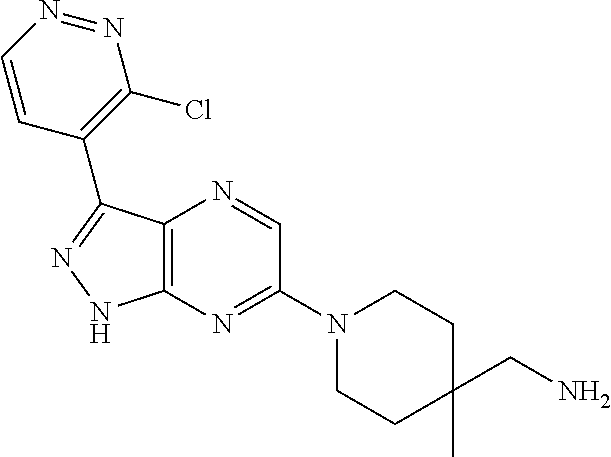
C12=C(N=C(N3CCC(C)(CN)CC3)C=N1)NN=C2C1=C(Cl)N=NC=C1
